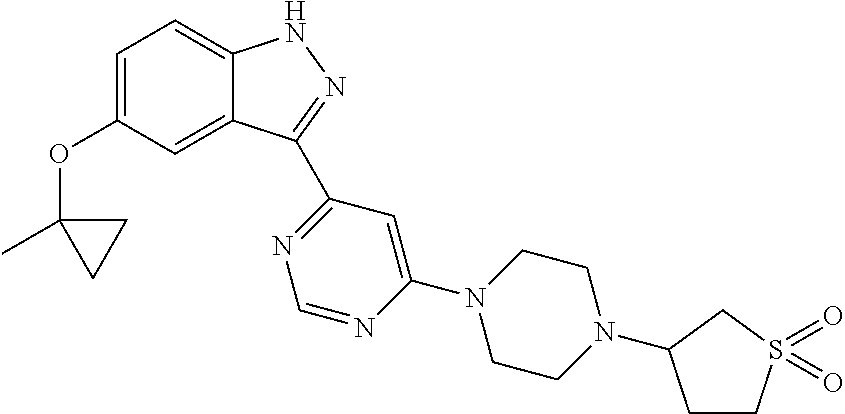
C1=C(OC2(C)CC2)C=C2C(=C1)NN=C2C1=NC=NC(N2CCN(C3CCS(=O)(=O)C3)CC2)=C1
